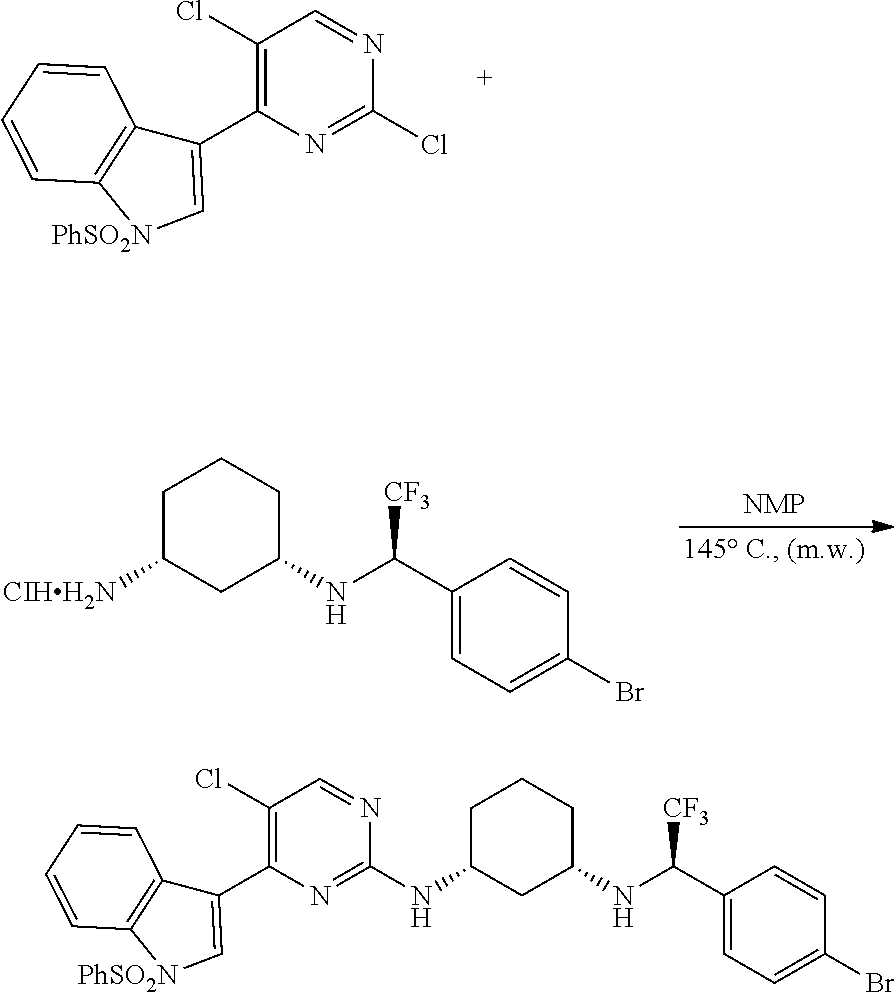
C1(Cl)=C(C2=C[PhSO2N]C3=C2C=CC=C3)N=C(Cl)N=C1.C1C([CIHH2N])CC(NC(C2=CC=C(Br)C=C2)[CF3])CC1.C1(Cl)=C(C2=C[PhSO2N]C3=C2C=CC=C3)N=C(NC2CCCC(NC(C3=CC=C(Br)C=C3)[CF3])C2)N=C1
